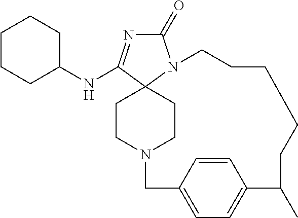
C1(=O)N=C(NC2CCCCC2)C23N1CCCCCC(C)C1=CC=C(CN(CC2)CC3)C=C1
